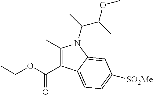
C1(C)=C(C(=O)OCC)C2=CC=C([SO2Me])C=C2N1C(C(OC)C)C
